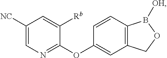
C1([NC])=CN=C(OC2=CC3=C(C=C2)B([OH])OC3)C([Rb])=C1
